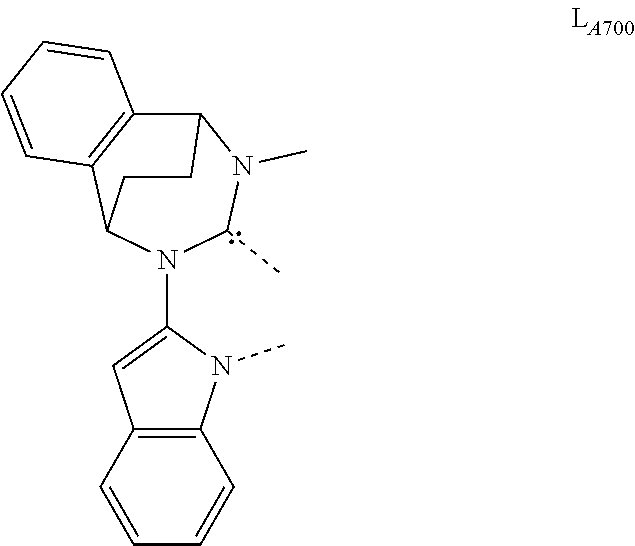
C12=C(N(C)C(N3C(C)N(C)C4C5=C(C3CC4)C=CC=C5)=C1)C=CC=C2
